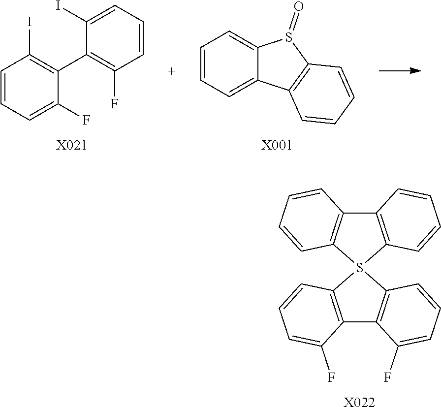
C1=CC=C(F)C(C2=C(F)C=CC=C2I)=C1I.[X021].C1=CC=C2C(=C1)S(=O)C1=C2C=CC=C1.[X001].C12=C(S3(C4=C1C=CC=C4)C1=C(C4=C3C=CC=C4F)C(F)=CC=C1)C=CC=C2.[X022]
